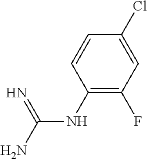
N(C(=N)N)C1=C(F)C=C(Cl)C=C1
